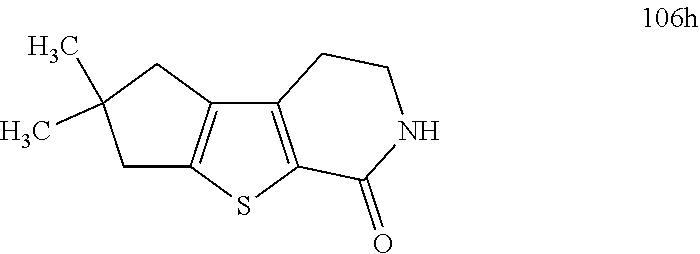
C12=C(SC3=C1CC(C)(C)C3)C(=O)NCC2
